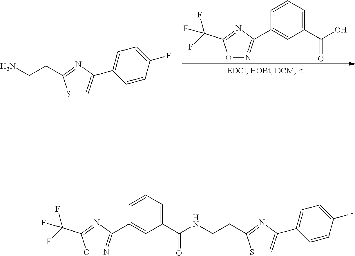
C1=CC=C(C(O)=O)C=C1C1=NOC(C(F)(F)F)=N1.S1C=C(C2=CC=C(F)C=C2)N=C1CCN.C1=CC=C(C(NCCC2=NC(C3=CC=C(F)C=C3)=CS2)=O)C=C1C1=NOC(C(F)(F)F)=N1
